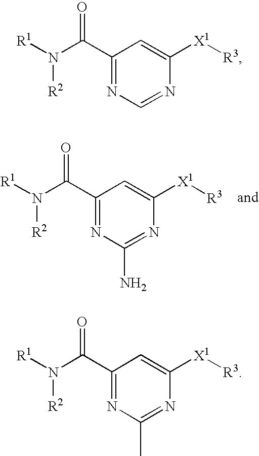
C1(C(N([R1])[R2])=O)=NC=NC([X1][R3])=C1.C1(C(N([R1])[R2])=O)=NC(C)=NC([X1][R3])=C1.C1(C(N([R1])[R2])=O)=NC(N)=NC([X1][R3])=C1
